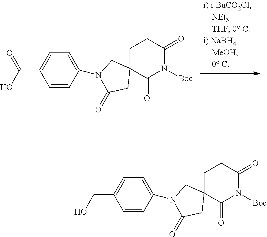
C1C2(C(=O)N([Boc])C(=O)C1)CN(C1=CC=C(C(O)=O)C=C1)C(=O)C2.C1C2(C(=O)N([Boc])C(=O)C1)CN(C1=CC=C(CO)C=C1)C(=O)C2
